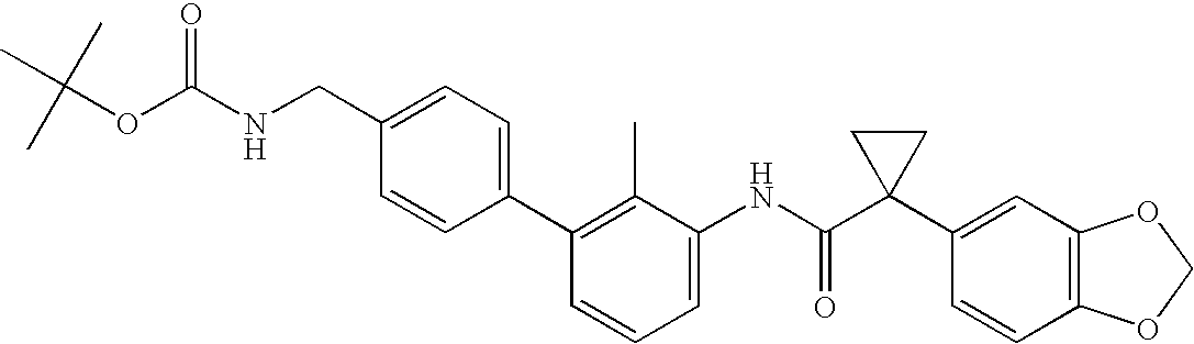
C1(NC(C2(C3=CC4=C(C=C3)OCO4)CC2)=O)=CC=CC(C2=CC=C(CNC(OC(C)(C)C)=O)C=C2)=C1C
